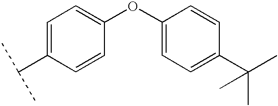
C1=C(C(C)C)C=CC(OC2=CC=C(C(C)(C)C)C=C2)=C1
